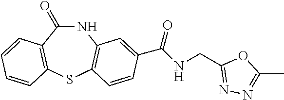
N1C(=O)C2=C(SC3=C1C=C(C(NCC1=NN=C(C)O1)=O)C=C3)C=CC=C2
